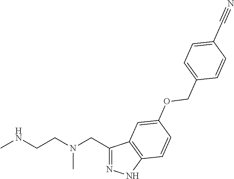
C1(CN(CCNC)C)=NNC2=C1C=C(OCC1=CC=C(C#N)C=C1)C=C2
